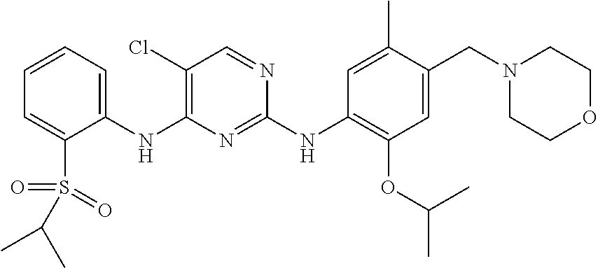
C1(NC2=C(Cl)C=NC(NC3=C(OC(C)C)C=C(CN4CCOCC4)C(C)=C3)=N2)=CC=CC=C1S(=O)(=O)C(C)C
